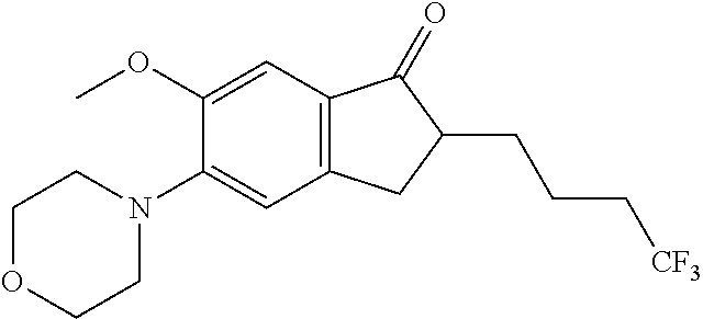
C1(OC)=CC2=C(C=C1N1CCOCC1)CC(CCC[CF3])C2=O
